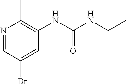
N1=CC(Br)=CC(NC(NCC)=O)=C1C
